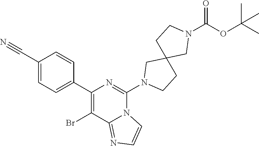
C1(C2=C(Br)C3=NC=CN3C(N3CCC4(C3)CN(C(OC(C)(C)C)=O)CC4)=N2)=CC=C(C#N)C=C1
